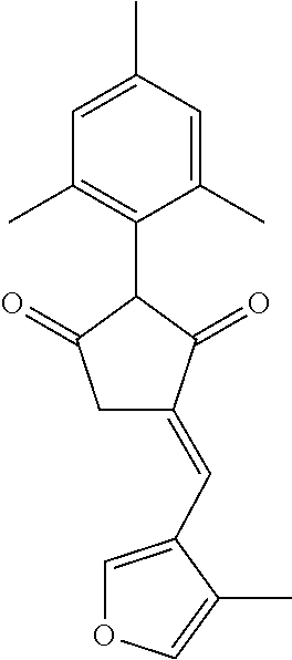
C1=C(C)C=C(C)C(C2C(=O)CC(=CC3=COC=C3C)C2=O)=C1C
